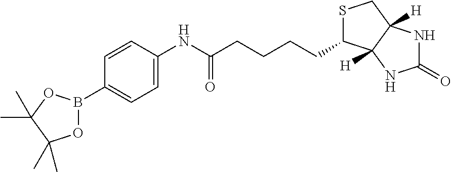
C1(B2OC(C)(C)C(C)(C)O2)=CC=C(NC(CCCCC2SCC3([H])C2([H])NC(=O)N3)=O)C=C1
